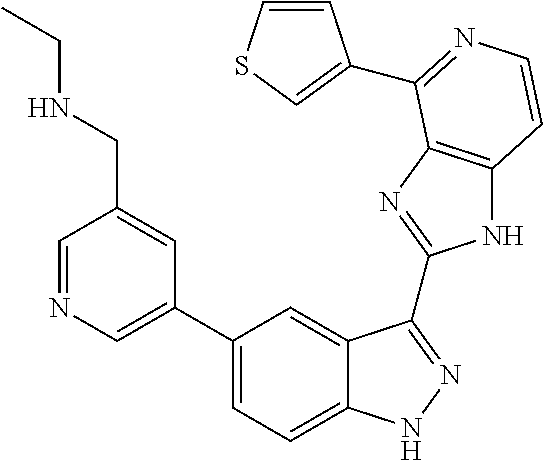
C1(C2=CN=CC(CNCC)=C2)=CC=C2C(=C1)C(C1=NC3=C(N1)C=CN=C3C1=CSC=C1)=NN2
